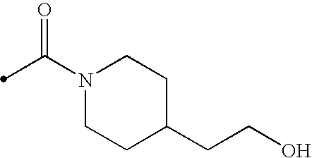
N1(C(=O)C)CCC(CCO)CC1
